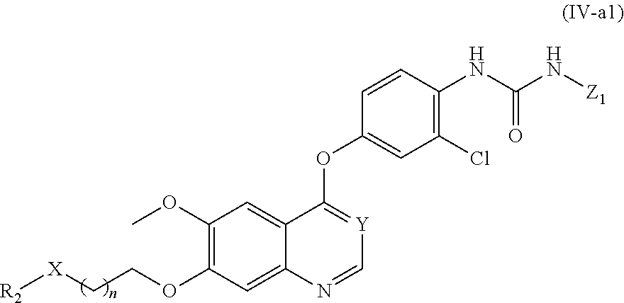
C1(OC)=C(OCC[X][R2])C=C2C(=C1)C(OC1=CC(Cl)=C(NC(=O)N[Z1])C=C1)=[Y]C=N2
